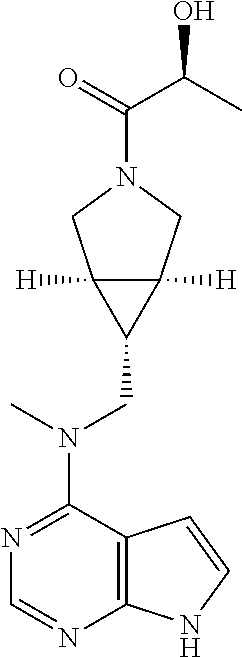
N1=C(N(CC2C3([H])C2([H])CN(C(=O)C(O)C)C3)C)C2=C(N=C1)NC=C2
